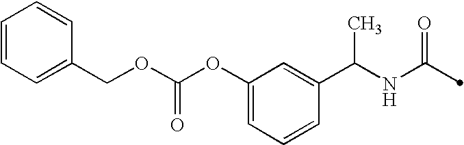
C1(C(NC(=O)C)C)=CC(OC(OCC2=CC=CC=C2)=O)=CC=C1
